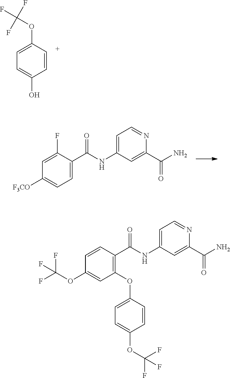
C1=C(OC(F)(F)F)C=CC(O)=C1.C1=C(C(NC2=CC=NC(C(N)=O)=C2)=O)C(F)=CC([F3CO])=C1.C1(OC2=CC=C(OC(F)(F)F)C=C2)=C(C(NC2=CC=NC(C(N)=O)=C2)=O)C=CC(OC(F)(F)F)=C1
